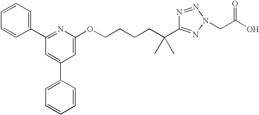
N1=C(C2=CC=CC=C2)C=C(C2=CC=CC=C2)C=C1OCCCCC(C1=NN(CC(O)=O)N=N1)(C)C
